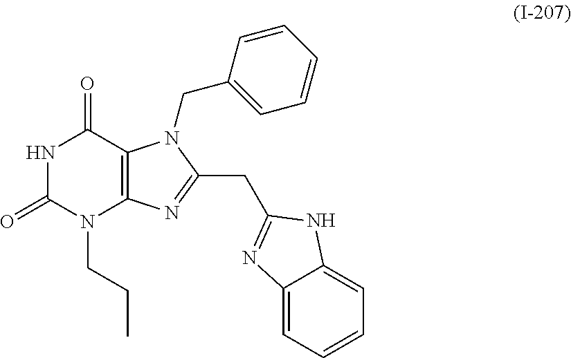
N1C(=O)N(CCC)C2=C(C1=O)N(CC1=CC=CC=C1)C(CC1=NC3=CC=CC=C3N1)=N2
